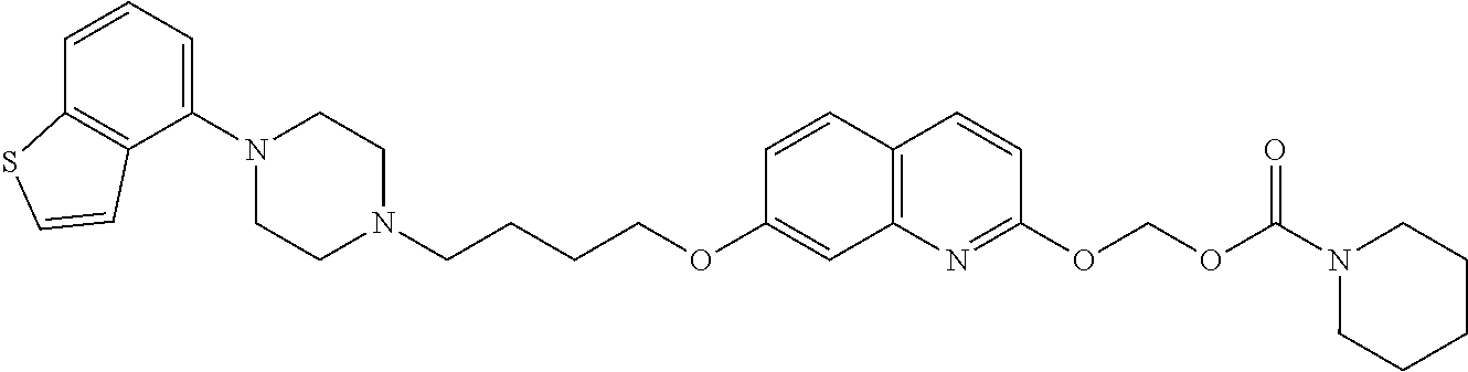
C1=CC2=C(C(N3CCN(CCCCOC4=CC5=C(C=C4)C=CC(OCOC(N4CCCCC4)=O)=N5)CC3)=C1)C=CS2
